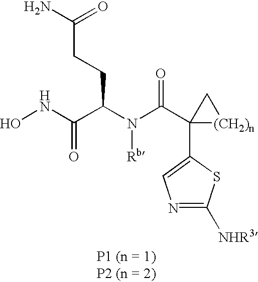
ONC(C(N(C(C1(C2=CN=C([NHR3])S2)[(CH2)n]C1)=O)[Rb])CCC(N)=O)=O
